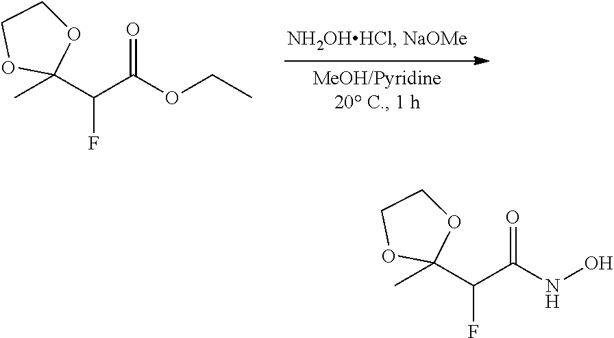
C(C(OCC)=O)(F)C1(C)OCCO1.C(C(NO)=O)(F)C1(C)OCCO1
